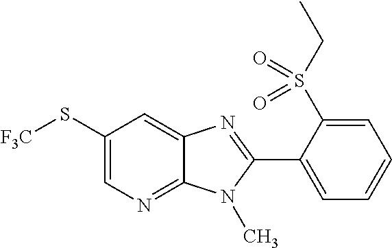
C1(S[F3C])=CN=C2C(=C1)N=C(C1=CC=CC=C1S(CC)(=O)=O)N2C
